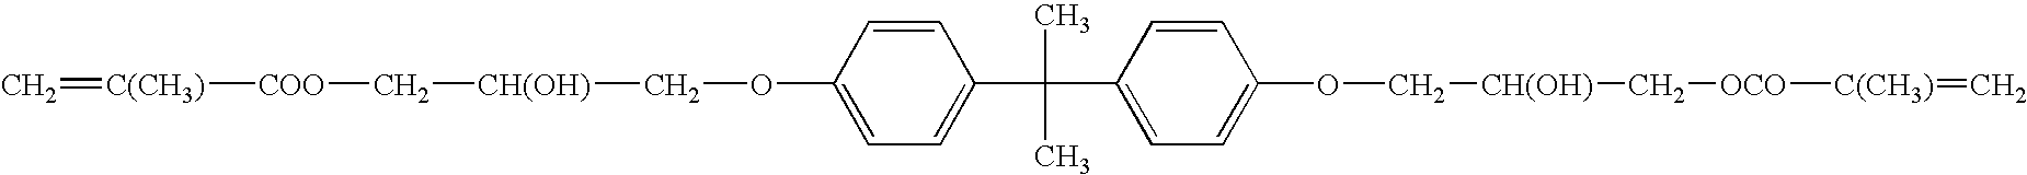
C1=CC(OC[CH(OH)]C[COO][C(CH3)]=C)=CC=C1C(C1=CC=C(OC[CH(OH)]C[OCO][C(CH3)]=C)C=C1)(C)C
